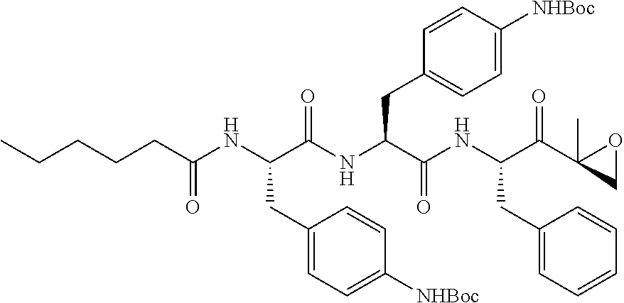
CCCCCC(NC(C(NC(C(NC(C(C1(C)CO1)=O)CC1=CC=CC=C1)=O)CC1=CC=C([NHBoc])C=C1)=O)CC1=CC=C([NHBoc])C=C1)=O
